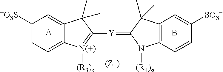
[-O3S]C1=CC=C2C(=C1)C(C)(C)C([Y]=C1N([(R4)d])C3=C(C1(C)C)C=C([SO3-])C=C3)=[N(+)]2[(R3)c].B.[A]
